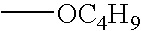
C[OC4H9]
